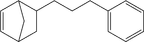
C1=CC2C(CCCC3=CC=CC=C3)CC1C2
